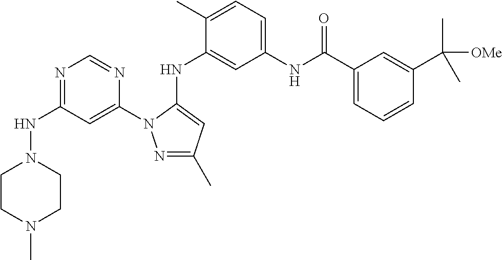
N1=C(NN2CCN(C)CC2)C=C(N2N=C(C)C=C2NC2=CC(NC(C3=CC=CC(C(C)([OMe])C)=C3)=O)=CC=C2C)N=C1
